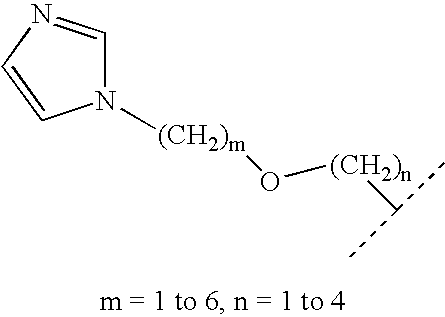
N1([(CH2)m]O[(CH2)n]C(C)C)C=NC=C1
